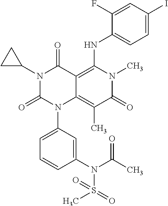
C1(N(C(C)=O)S(=O)(C)=O)=CC(N2C3=C(C)C(=O)N(C)C(NC4=CC=C(I)C=C4F)=C3C(=O)N(C3CC3)C2=O)=CC=C1
